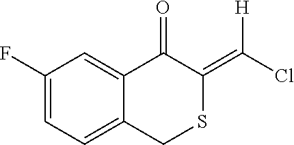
C1(F)=CC=C2C(=C1)C(=O)C(=C(Cl)[H])SC2
